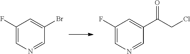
C1(F)=CN=CC(Br)=C1.C1(F)=CN=CC(C(CCl)=O)=C1
